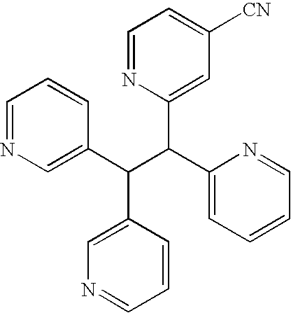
C1=NC=C(C(C(C2=CC=CC=N2)C2=CC([CN])=CC=N2)C2=CN=CC=C2)C=C1
